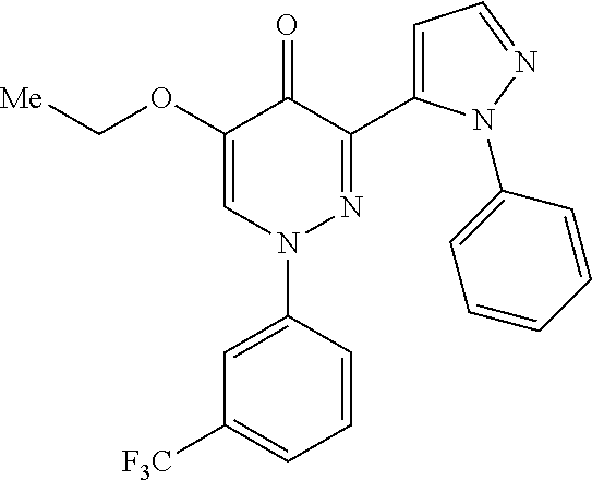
C1=CC=C([F3C])C=C1N1N=C(C2=CC=NN2C2=CC=CC=C2)C(=O)C(OC[Me])=C1
